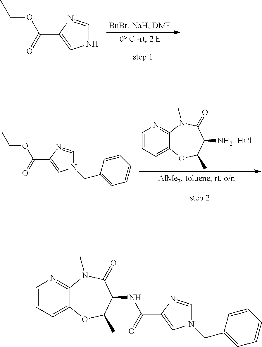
N1C=NC(C(=O)OCC)=C1.C1=CC=C2C(=N1)N(C)C(=O)C(N)C(C)O2.Cl.N1(CC2=CC=CC=C2)C=NC(C(=O)OCC)=C1.C1=CC=C2C(=N1)N(C)C(=O)C(NC(C1=CN(CC3=CC=CC=C3)C=N1)=O)C(C)O2
